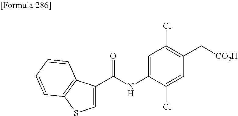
C1=C(C(=O)NC2=CC(Cl)=C(C[CO2H])C=C2Cl)C2=C(S1)C=CC=C2
